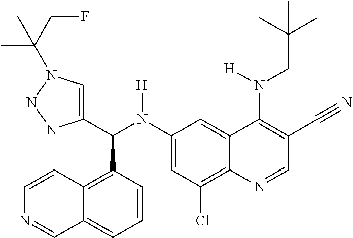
C1(N(C(C2=CN(C(CF)(C)C)NN2)C2=C3C(=CC=C2)C=NC=C3)[H])=CC(Cl)=C2C(=C1)C(N(CC(C)(C)C)[H])=C(C#N)C=N2
